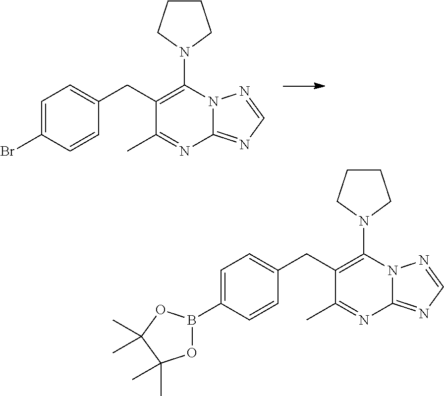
C1(Br)=CC=C(CC2=C(N3CCCC3)N3C(=NC=N3)N=C2C)C=C1.C1(B2OC(C)(C)C(C)(C)O2)=CC=C(CC2=C(N3CCCC3)N3C(=NC=N3)N=C2C)C=C1
